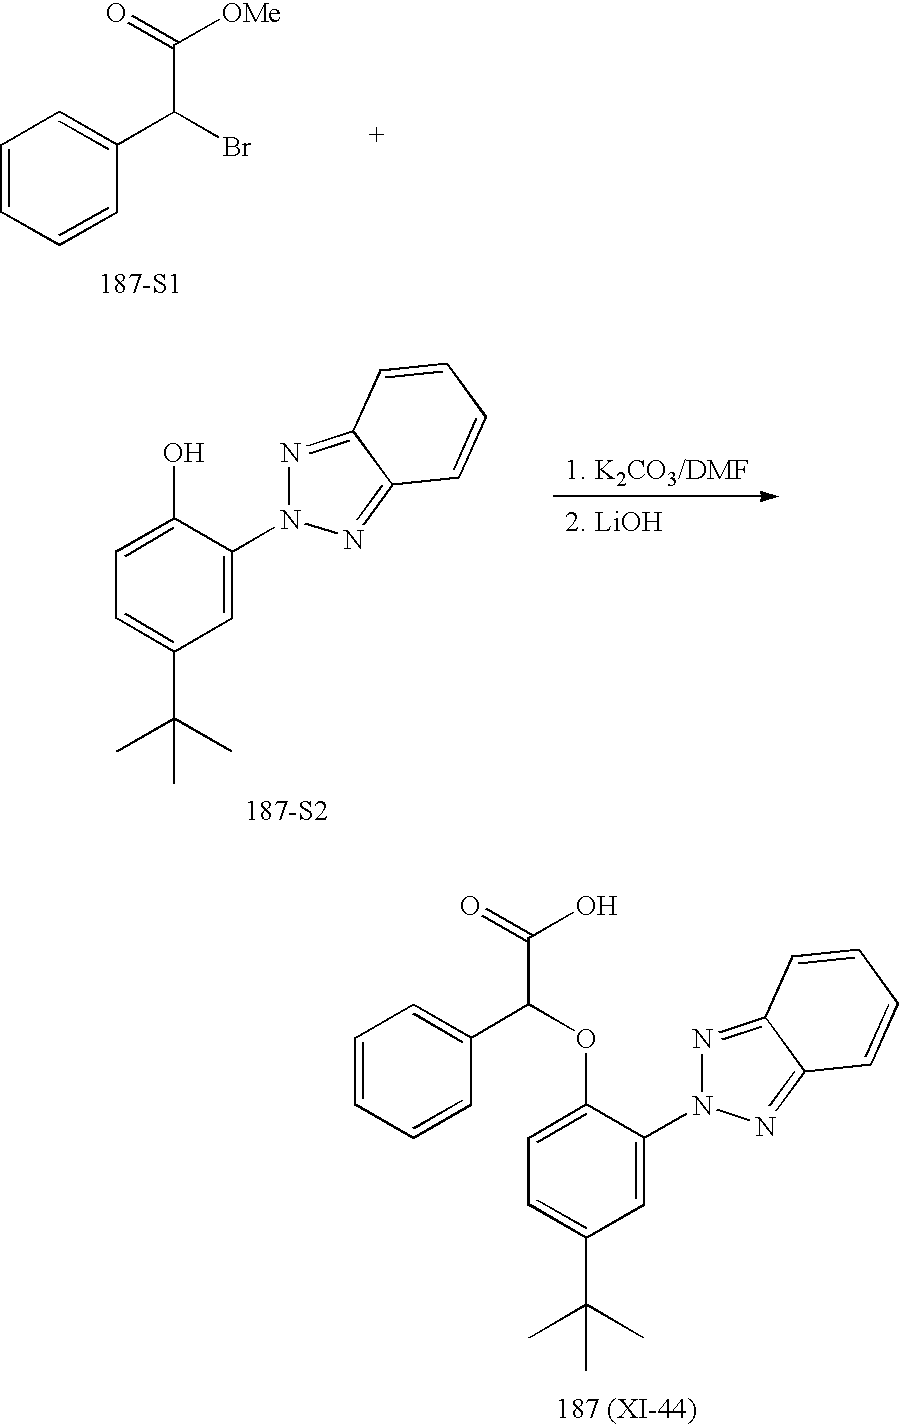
C1=CC=CC(C(C([OMe])=O)Br)=C1.[187-S1].C1(O)=CC=C(C(C)(C)C)C=C1N1N=C2C(=N1)C=CC=C2.[187-S2].C1(OC(C(=O)O)C2=CC=CC=C2)=CC=C(C(C)(C)C)C=C1N1N=C2C(=N1)C=CC=C2.[187 (XI-44)]
